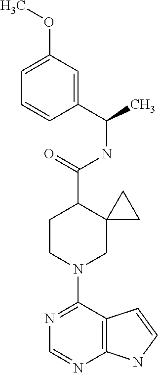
N1=C(N2CC3(C(C(=O)NC(C4=CC(OC)=CC=C4)C)CC2)CC3)C2=C(N=C1)NC=C2
